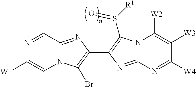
N1=CC2=NC(C3=C(S([R1])=O)N4C(=N3)N=C([W4])C([W3])=C4[W2])=C(Br)N2C=C1[W1]
